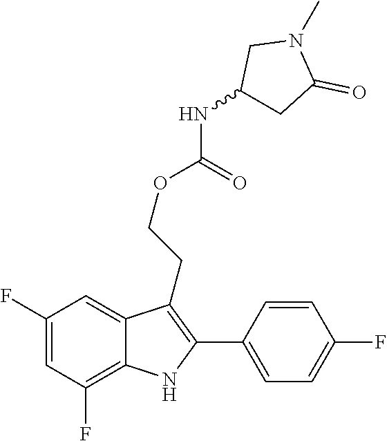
C1(C2=C(CCOC(=O)NC3CC(=O)N(C)C3)C3=CC(F)=CC(F)=C3N2)=CC=C(F)C=C1
